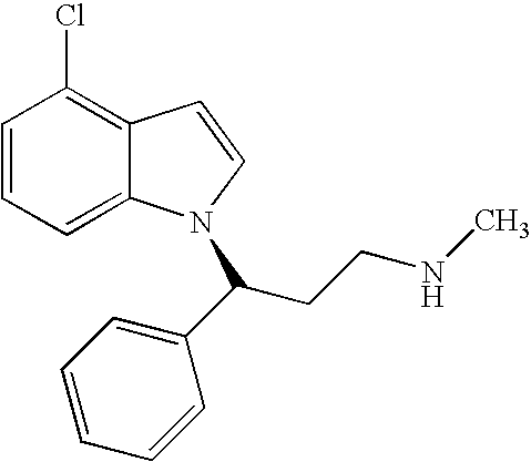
C1=CC=C2C(=C1Cl)C=CN2C(CCNC)C1=CC=CC=C1
